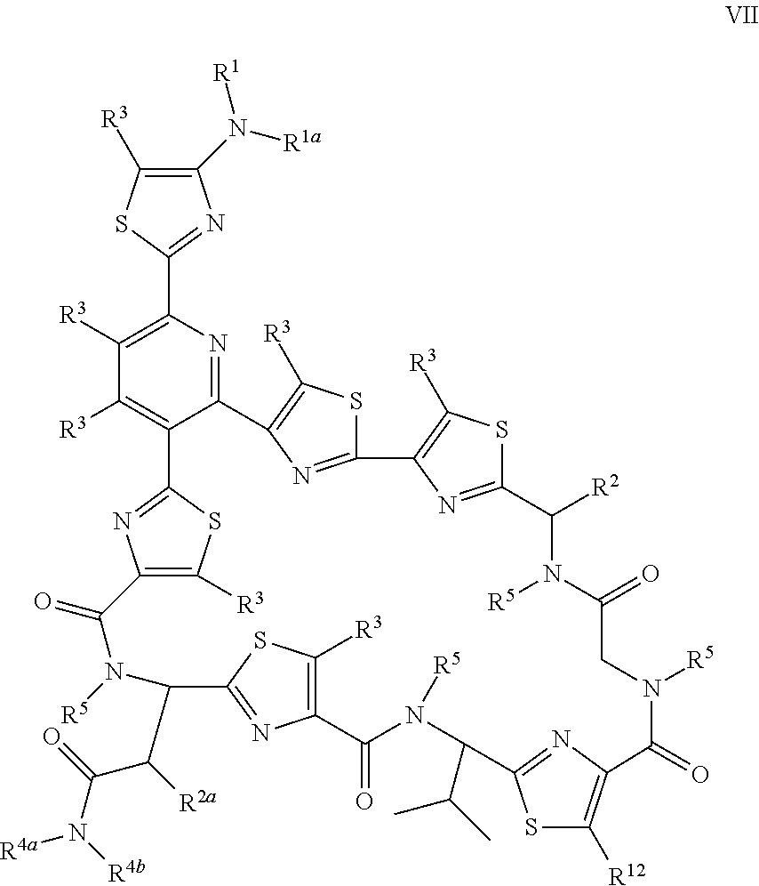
C1(N([R1a])[R1])=C([R3])SC(C2=C([R3])C([R3])=C3C(=N2)C2=C([R3])SC(=N2)C2=C([R3])SC(=N2)C([R2])N([R5])C(=O)CN([R5])C(=O)C2=C([R12])SC(=N2)C(C(C)C)N([R5])C(=O)C2=C([R3])SC(=N2)C(C(C(N([R4b])[R4a])=O)[R2a])N([R5])C(=O)C2=C([R3])SC3=N2)=N1
